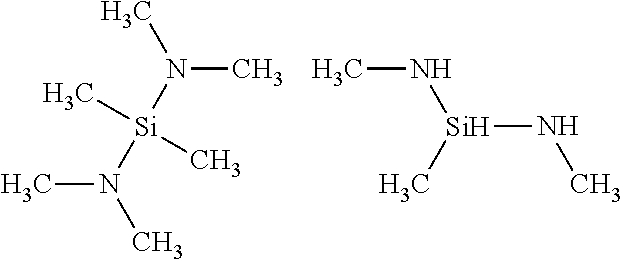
N([Si](N(C)C)(C)C)(C)C.CN[Si](C)NC
